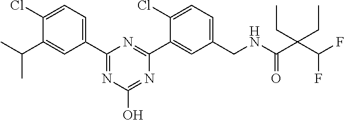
C1(CNC(C(C(F)F)(CC)CC)=O)=CC=C(Cl)C(C2=NC(C3=CC=C(Cl)C(C(C)C)=C3)=NC(O)=N2)=C1
